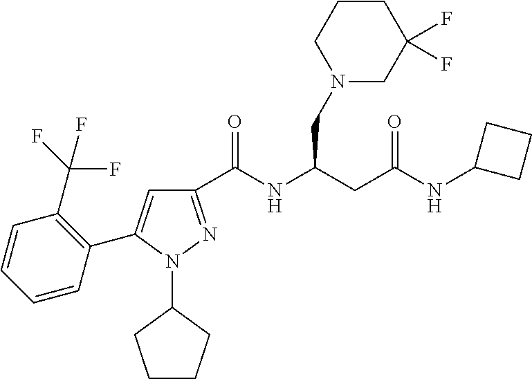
C1(C(NC(CC(NC2CCC2)=O)CN2CC(F)(F)CCC2)=O)=NN(C2CCCC2)C(C2=C(C(F)(F)F)C=CC=C2)=C1
